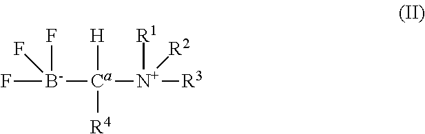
F[B-]([Ca]([N+]([R3])([R1])[R2])([H])[R4])(F)F
